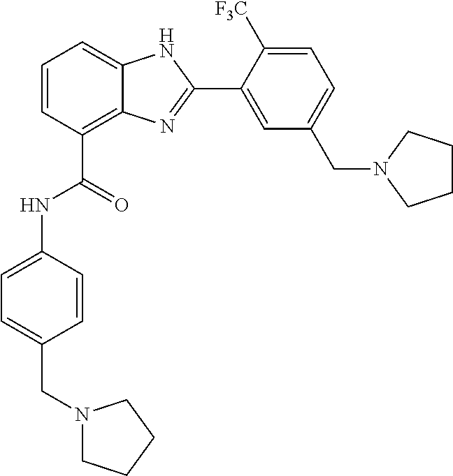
C1=CC(C(NC2=CC=C(CN3CCCC3)C=C2)=O)=C2C(=C1)NC(C1=CC(CN3CCCC3)=CC=C1[F3C])=N2
